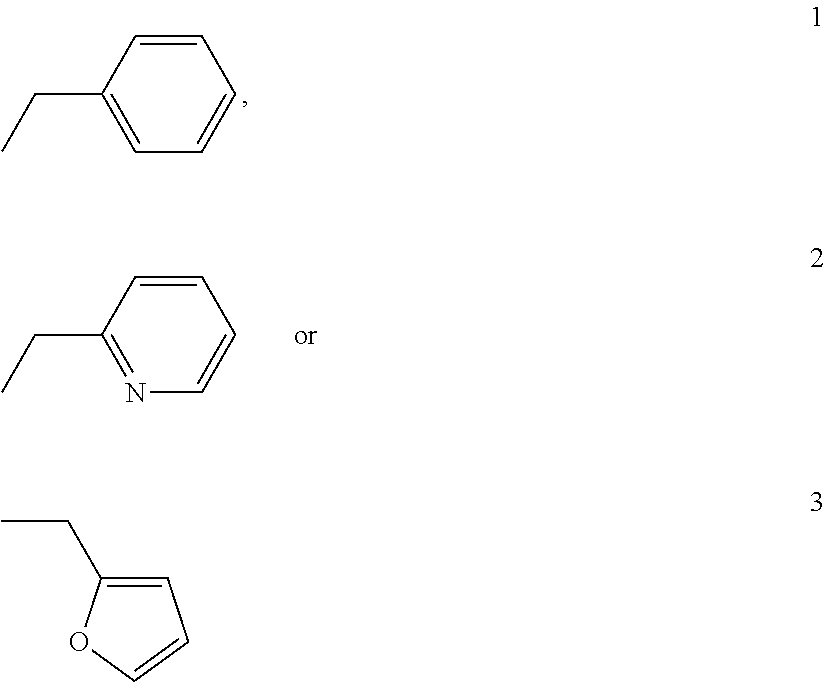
C1=CC(CC)=NC=C1.C1=CC(CC)=CC=C1.C1=C(CC)OC=C1
